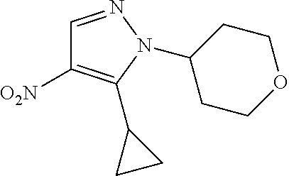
C1=NN(C2CCOCC2)C(C2CC2)=C1[O2N]
